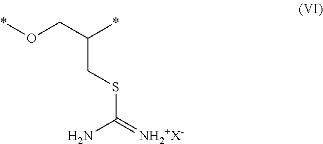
*OCC(*)CSC(N)=[NH2+X-]
